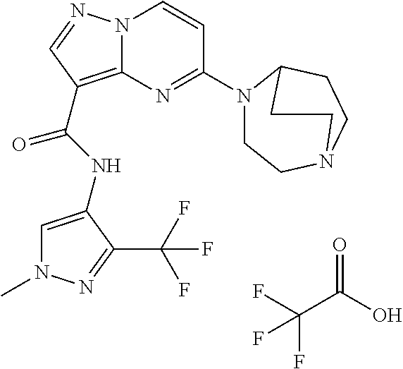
FC(C(O)=O)(F)F.N(C(=O)C1=C2N(N=C1)C=CC(N1CCN3CCC1CC3)=N2)C1=CN(C)N=C1C(F)(F)F
